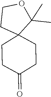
C1CC(=O)CCC12CCOC2(C)C
